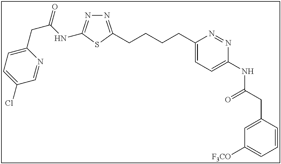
N1=C(CCCCC2=CC=C(NC(CC3=CC([F3CO])=CC=C3)=O)N=N2)SC(NC(CC2=CC=C(Cl)C=N2)=O)=N1
